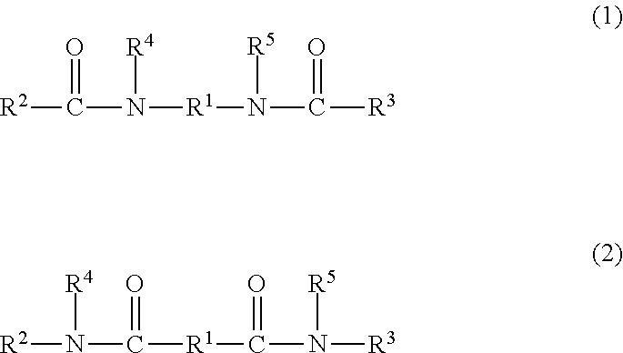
[R2]C(N([R1]N(C([R3])=O)[R5])[R4])=O.[R2]N(C([R1]C(N([R3])[R5])=O)=O)[R4]
